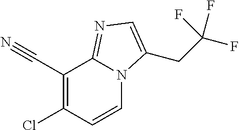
C1(C#N)=C(Cl)C=CN2C1=NC=C2CC(F)(F)F
